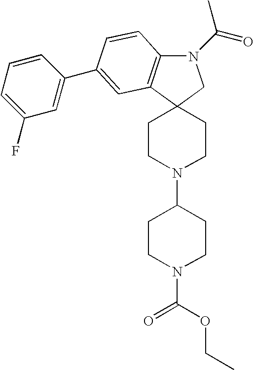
C12(CCN(C3CCN(C(=O)OCC)CC3)CC1)CN(C(=O)C)C1=C2C=C(C2=CC(F)=CC=C2)C=C1
